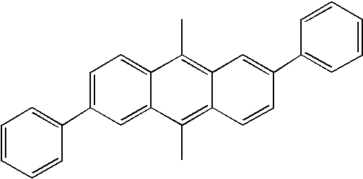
C12=CC=C(C3=CC=CC=C3)C=C1C(C)=C1C(=C2C)C=C(C2=CC=CC=C2)C=C1
